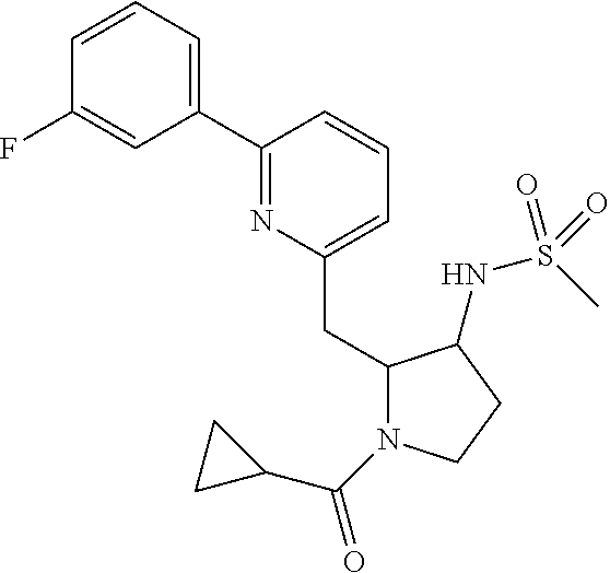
C1(C2=CC=CC(F)=C2)=NC(CC2N(C(=O)C3CC3)CCC2NS(C)(=O)=O)=CC=C1
